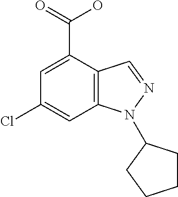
C1(Cl)=CC2=C(C(C(=O)O)=C1)C=NN2C1CCCC1
